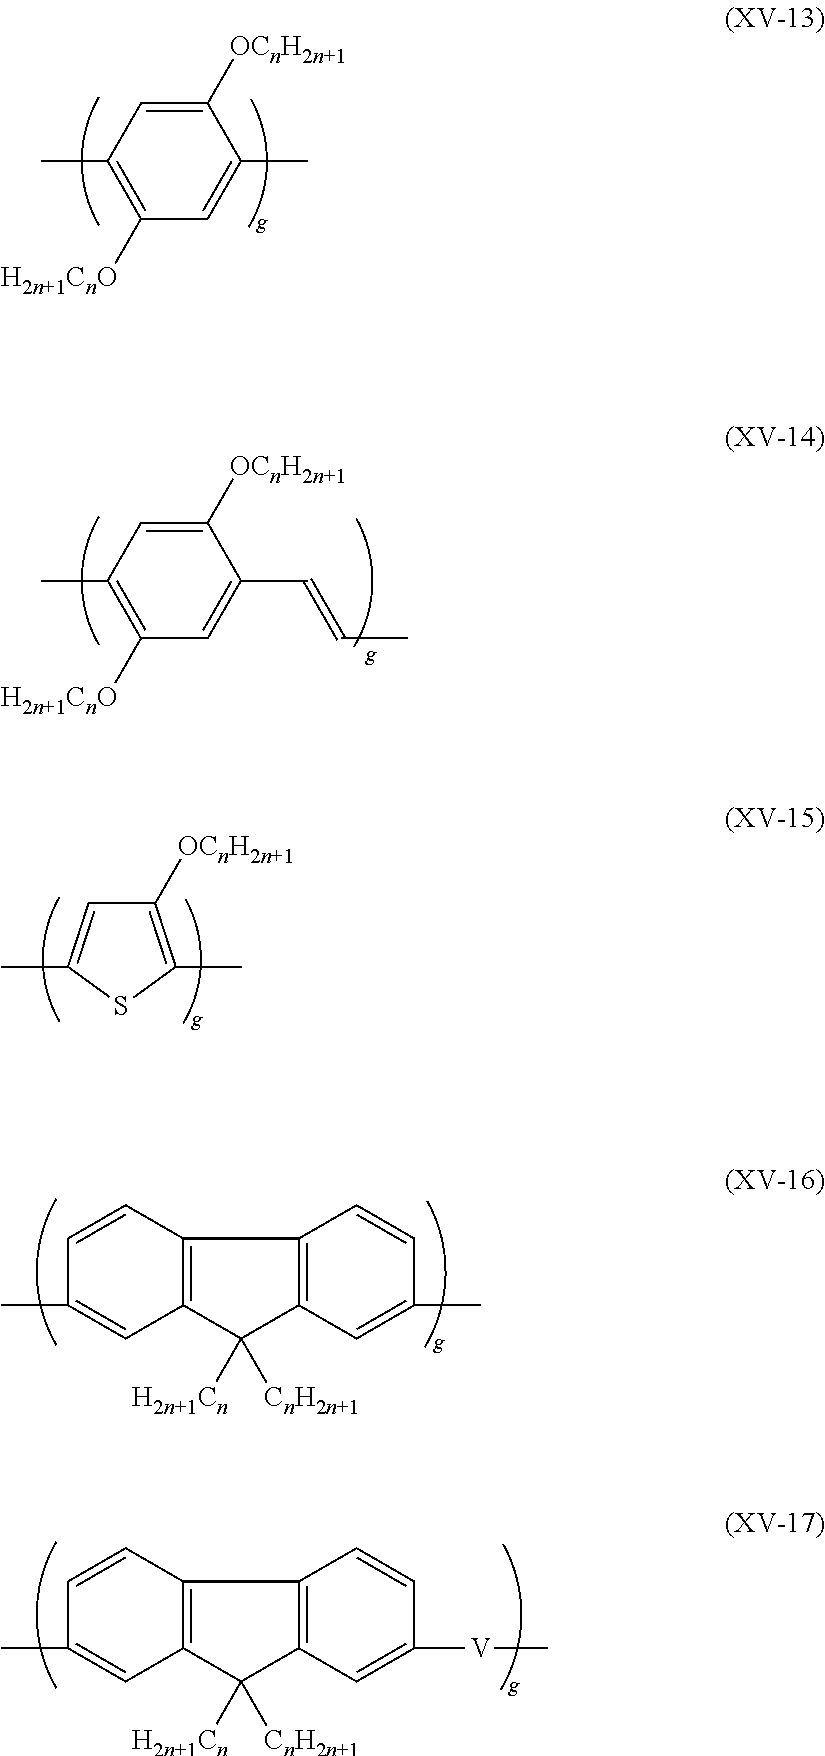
C1([OCnH2n+1])=CC(C)=C([H2n+1CnO])C=C1C.C1([OCnH2n+1])=CC(C)=C([H2n+1CnO])C=C1C=CC.C1([OCnH2n+1])=C(C)SC(C)=C1.C12=C(C=C(C)C=C1)C([H2n+1Cn])([CnH2n+1])C1=C2C=CC(C)=C1.C12=C(C=C([V]C)C=C1)C([H2n+1Cn])([CnH2n+1])C1=C2C=CC(C)=C1
